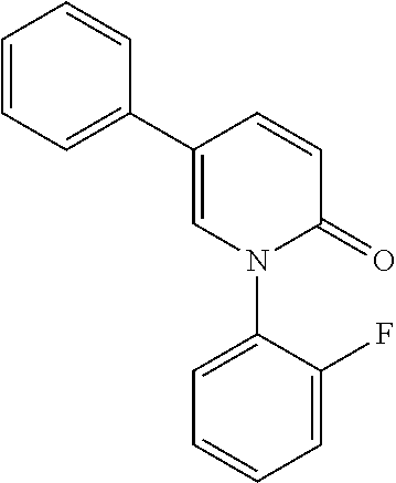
C1=CC(C2=CC=CC=C2)=CN(C2=CC=CC=C2F)C1=O
